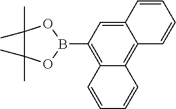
C12=CC(B3OC(C)(C)C(C)(C)O3)=C3C(=C1C=CC=C2)C=CC=C3
